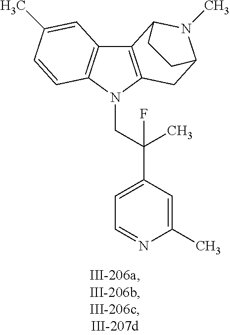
C12=C(N(CC(C3=CC=NC(C)=C3)(F)C)C3=C1C=C(C)C=C3)CC1N(C)C2CC1
